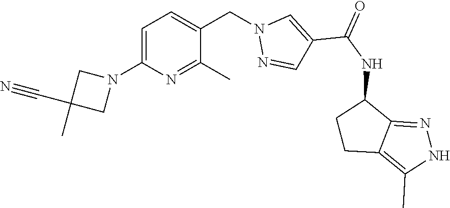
C1=C(N2CC(C#N)(C)C2)N=C(C)C(CN2N=CC(C(NC3CCC4=C(C)NN=C34)=O)=C2)=C1
